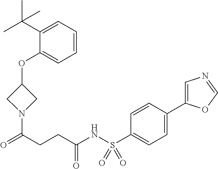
C1(OC2CN(C(CCC(NS(C3=CC=C(C4=CN=CO4)C=C3)(=O)=O)=O)=O)C2)=CC=CC=C1C(C)(C)C
